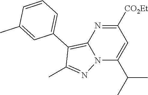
N1=C([CO2Et])C=C(C(C)C)N2C1=C(C1=CC=CC(C)=C1)C(C)=N2
